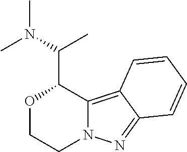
O1CCN2C(=C3C(=N2)C=CC=C3)C1C(N(C)C)C
